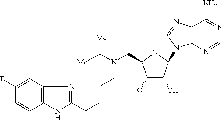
C(CCCN(C([Me])[Me])CC1C(O)C(O)C(N2C3=C(C(N)=NC=N3)N=C2)O1)C1=NC2=C(N1)C=CC(F)=C2
